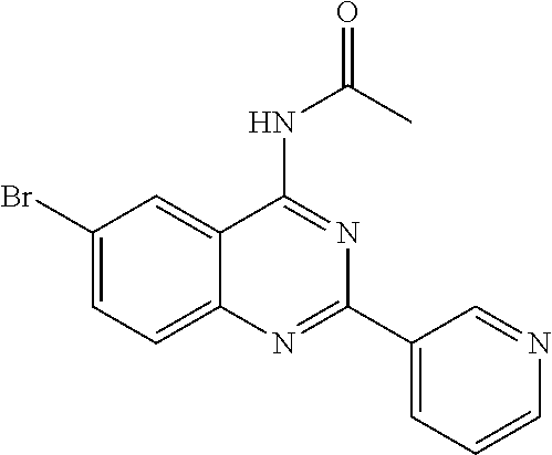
C1(Br)=CC=C2C(=C1)C(NC(=O)C)=NC(C1=CC=CN=C1)=N2
